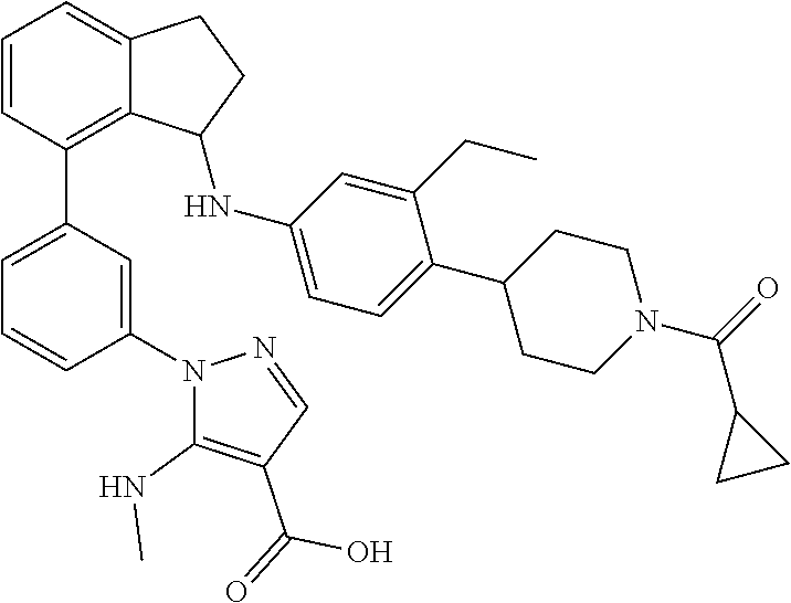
C1=CC(C2=CC=CC(N3C(NC)=C(C(=O)O)C=N3)=C2)=C2C(=C1)CCC2NC1=CC=C(C2CCN(C(=O)C3CC3)CC2)C(CC)=C1
